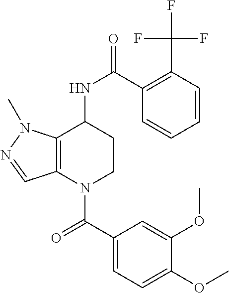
C1(C(=O)N2CCC(NC(=O)C3=C(C(F)(F)F)C=CC=C3)C3=C2C=NN3C)=CC=C(OC)C(OC)=C1
